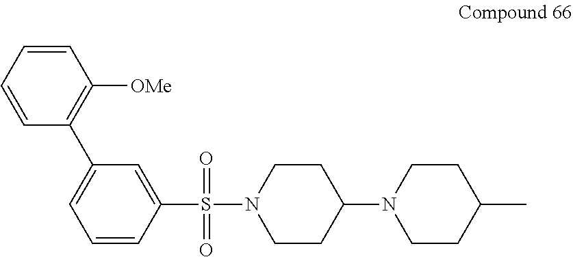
C1=C(C2=C([OMe])C=CC=C2)C=C(S(=O)(N2CCC(N3CCC(C)CC3)CC2)=O)C=C1
